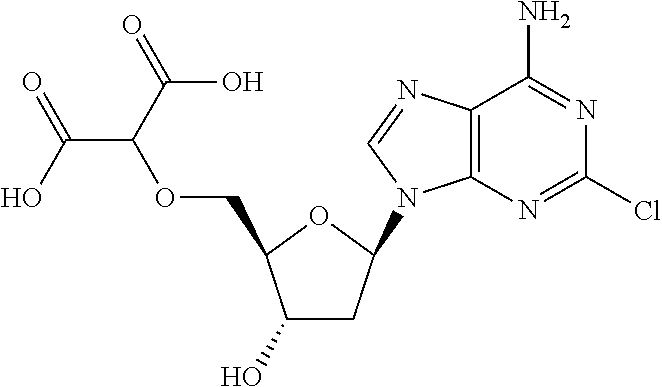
C12=C(N=CN1C1CC(O)C(COC(C(=O)O)C(=O)O)O1)C(N)=NC(Cl)=N2
